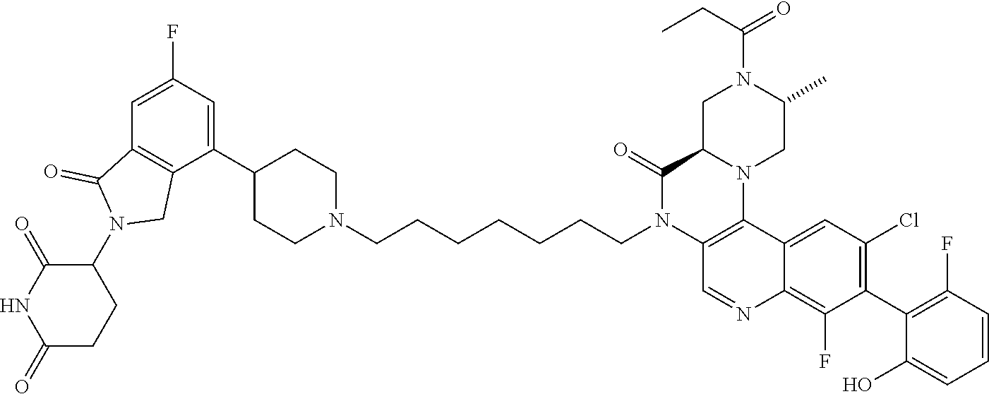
C12=C(F)C(C3=C(F)C=CC=C3O)=C(Cl)C=C1C1=C(N(CCCCCCCN3CCC(C4=CC(F)=CC5=C4CN(C4CCC(=O)NC4=O)C5=O)CC3)C(=O)C3N1CC(C)N(C(CC)=O)C3)C=N2
